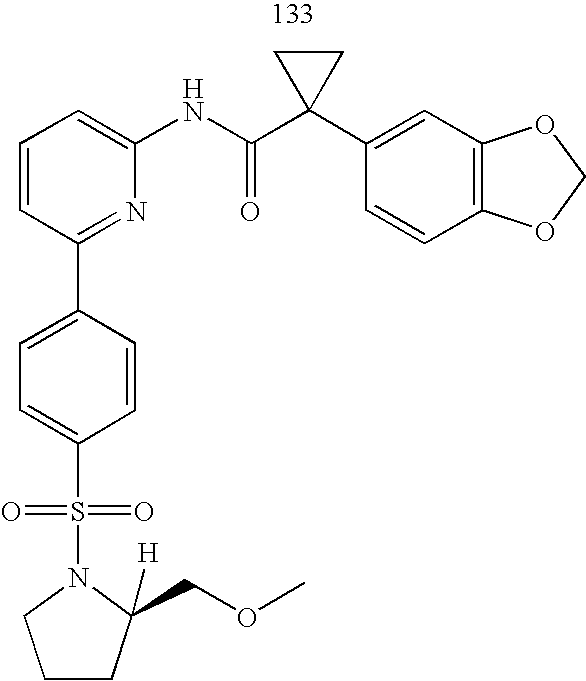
C1=CC=C(NC(C2(C3=CC4=C(C=C3)OCO4)CC2)=O)N=C1C1=CC=C(S(=O)(=O)N2C(COC)([H])CCC2)C=C1
